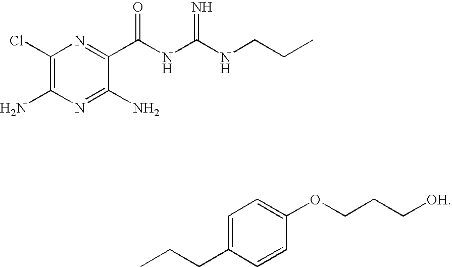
C(CC1=CC=C(OCCC[OH])C=C1)C.C1(Cl)=C(N)N=C(N)C(C(NC(NCCC)=N)=O)=N1
